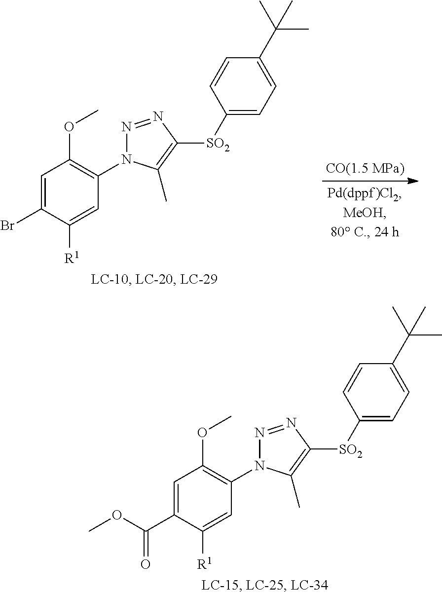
C1=C(Br)C([R1])=CC(N2N=NC([SO2]C3=CC=C(C(C)(C)C)C=C3)=C2C)=C1OC.C1=C(C(OC)=O)C([R1])=CC(N2N=NC([SO2]C3=CC=C(C(C)(C)C)C=C3)=C2C)=C1OC
